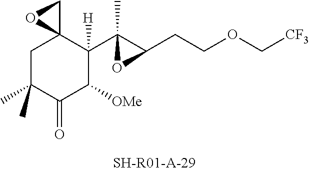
C1C(C)(C)C(=O)C([OMe])C(C2(C)C(CCOC[CF3])O2)([H])C12CO2
